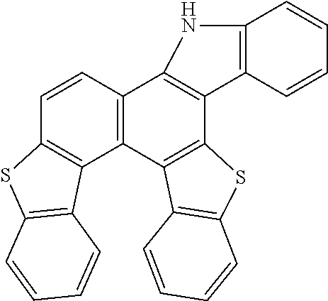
C12=C(C3=C(C4=C1C=CC1=C4C4=C(C=CC=C4)S1)C1=C(C=CC=C1)S3)C1=C(C=CC=C1)N2
